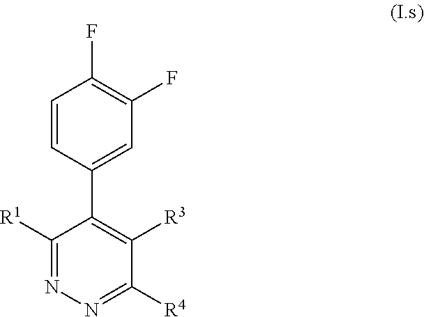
C1=CC(C2=C([R3])C([R4])=NN=C2[R1])=CC(F)=C1F
